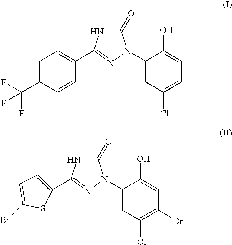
C1=CC(C2=NN(C3=CC(Cl)=CC=C3O)C(=O)N2)=CC=C1C(F)(F)F.C1(C2=NN(C3=CC(Cl)=C(Br)C=C3O)C(=O)N2)=CC=C(Br)S1
